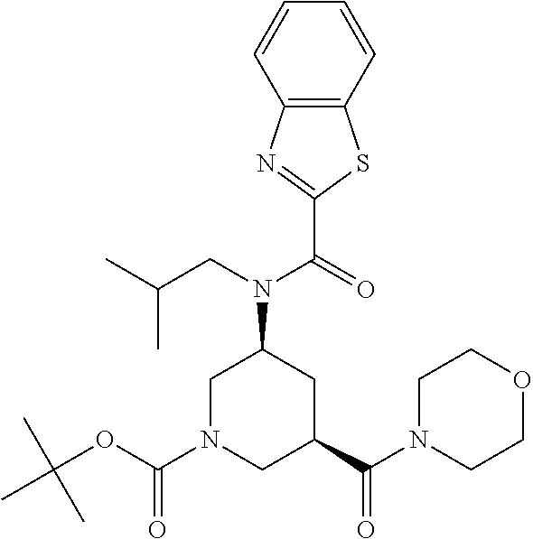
C12=C(N=C(C(=O)N(CC(C)C)C3CN(C(OC(C)(C)C)=O)CC(C(N4CCOCC4)=O)C3)S1)C=CC=C2
